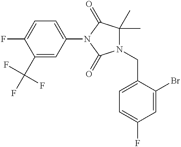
C1(N2C(=O)N(CC3=CC=C(F)C=C3Br)C(C)(C)C2=O)=CC=C(F)C(C(F)(F)F)=C1
